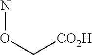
NOC[CO2H]
